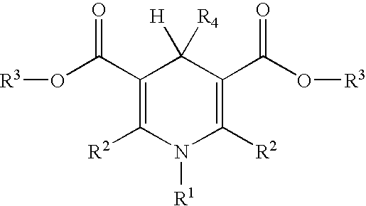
C1(C(O[R3])=O)=C([R2])N([R1])C([R2])=C(C(O[R3])=O)C1([H])[R4]
